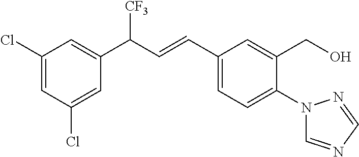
C1(Cl)=CC(C(C=CC2=CC=C(N3C=NC=N3)C(CO)=C2)[CF3])=CC(Cl)=C1
